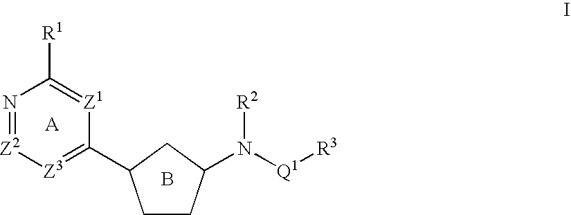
N1=[Z2][Z3]=C(C2CCC(N([Q1][R3])[R2])C2)[Z1]=C1[R1].B
